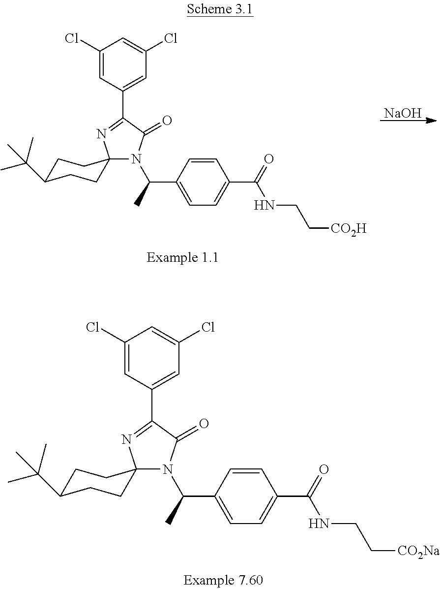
C1(Cl)=CC(C2=NC3(N(C(C4=CC=C(C(=O)NCC[CO2Na])C=C4)C)C2=O)CCC(C(C)(C)C)CC3)=CC(Cl)=C1.[NaOH].C1(Cl)=CC(C2=NC3(N(C(C4=CC=C(C(=O)NCC[CO2H])C=C4)C)C2=O)CCC(C(C)(C)C)CC3)=CC(Cl)=C1
